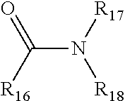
C(N([R17])[R18])([R16])=O
